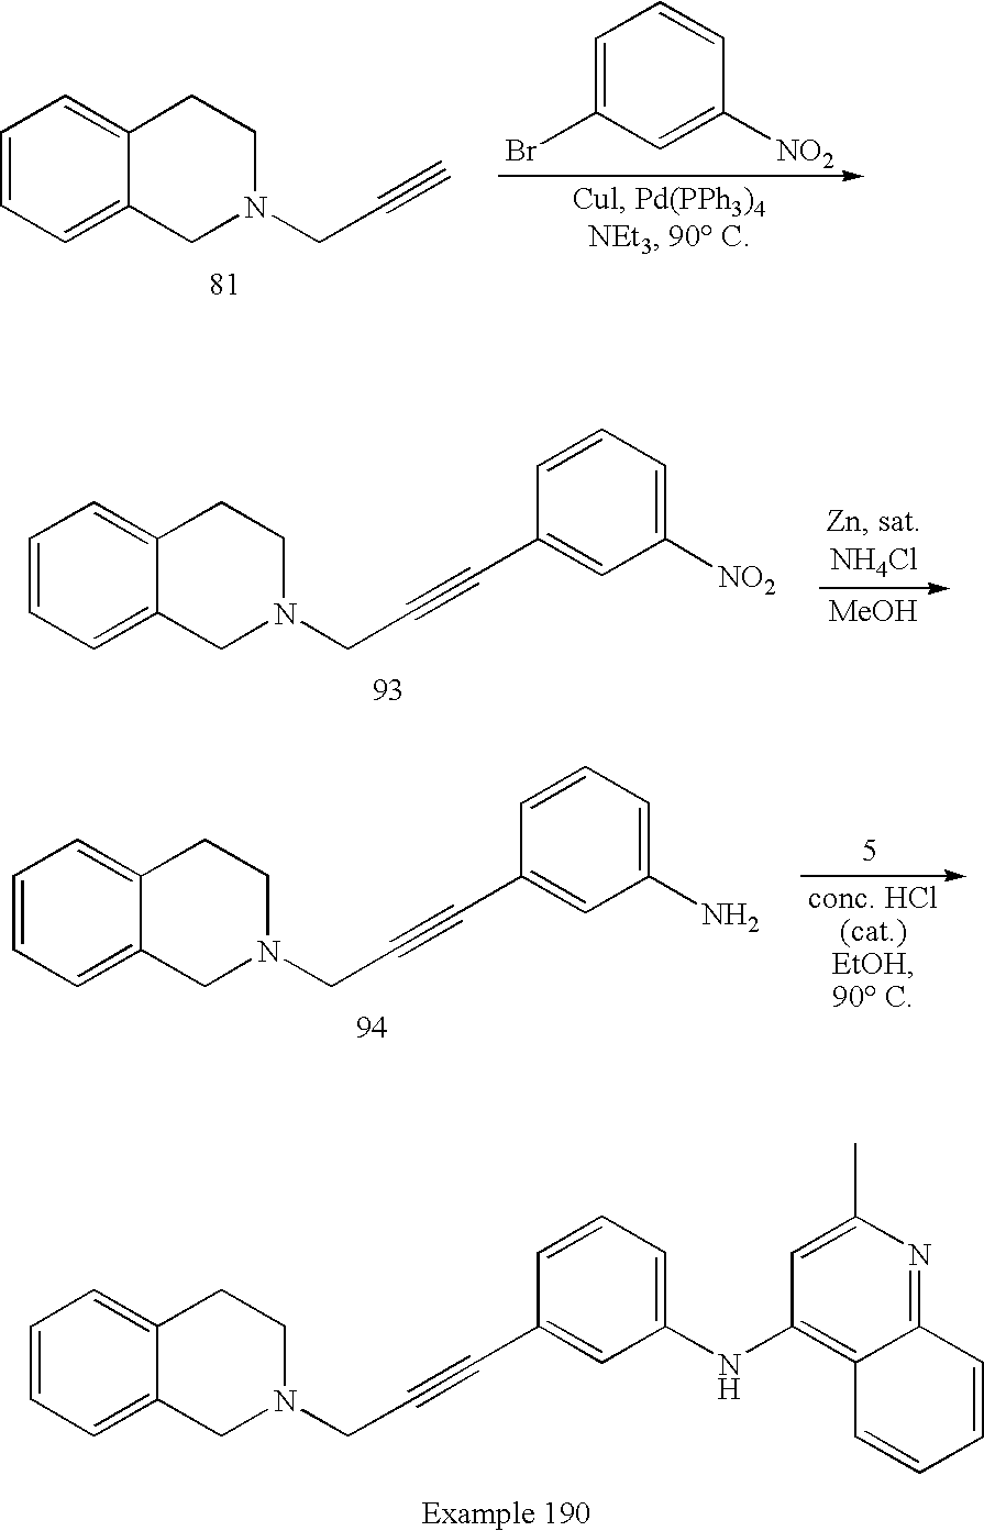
C1=CC=C2C(=C1)CCN(CC#C)C2.C1=C(Br)C=C([NO2])C=C1.C1=CC=C2C(=C1)CCN(CC#CC1=CC([NO2])=CC=C1)C2.[MeOH].C1=CC=C2C(=C1)CCN(CC#CC1=CC(N)=CC=C1)C2.C1=CC=C2C(=C1)CCN(CC#CC1=CC(NC3=C4C(=NC(C)=C3)C=CC=C4)=CC=C1)C2
